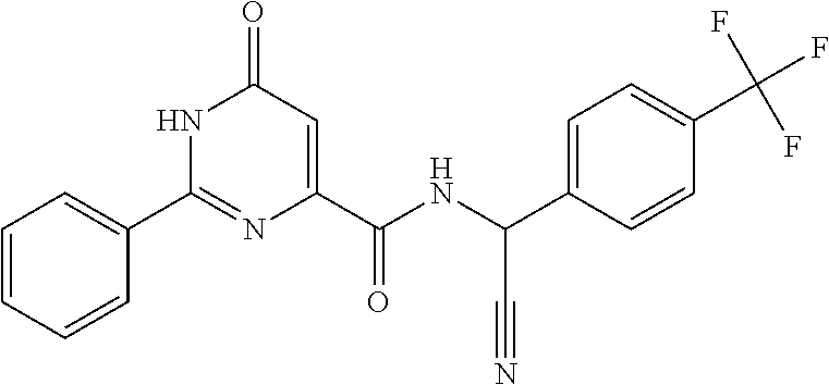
C1=CC=CC(C2=NC(C(=O)NC(C#N)C3=CC=C(C(F)(F)F)C=C3)=CC(=O)N2)=C1
